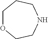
C1OCCNCC1
